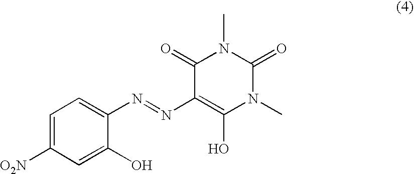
C1=C([O2N])C=C(O)C(N=NC2=C(O)N(C)C(=O)N(C)C2=O)=C1
